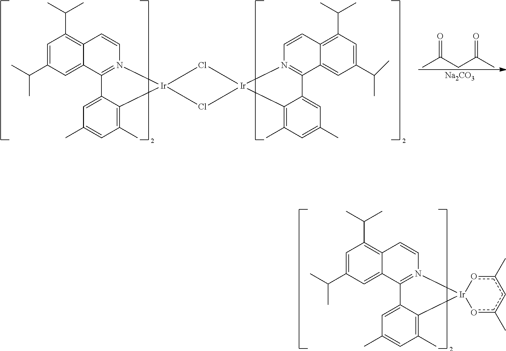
C1=C(C(C)C)C=C2C(=C1C(C)C)C=CN1=C2C2=CC(C)=CC(C)=C2[Ir]12Cl[Ir]1(Cl2)N2=C(C3=CC(C(C)C)=CC(C(C)C)=C3C=C2)C2=CC(C)=CC(C)=C21.O=C(CC(C)=O)C.[Na2CO3].C1=C(C(C)C)C=C2C(=C1C(C)C)C=CN1=C2C2=CC(C)=CC(C)=C2[Ir]12oc(C)cc(C)o2
